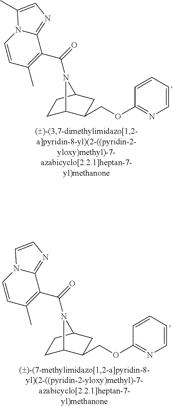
C1=CN2C(=NC=C2C)C(C(=O)N2C3CCC2CC3COC2=NC=CC=C2)=C1C.C1=CN2C(=NC=C2)C(C(=O)N2C3CCC2CC3COC2=NC=CC=C2)=C1C
